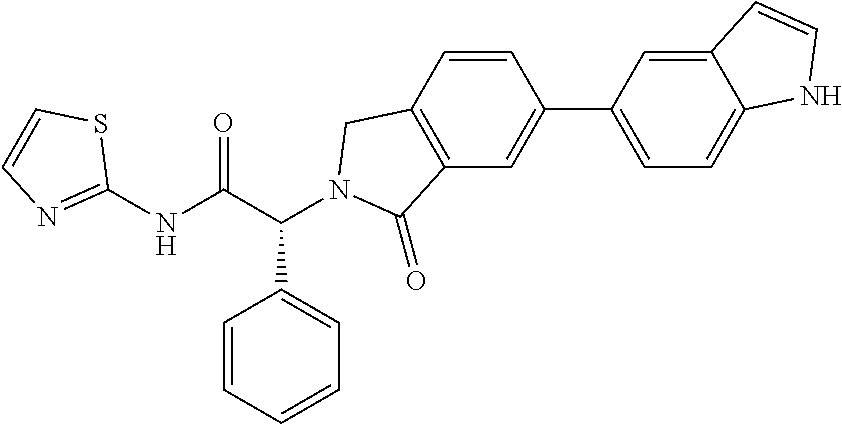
C1(NC(C(C2=CC=CC=C2)N2CC3=C(C=C(C4=CC=C5C(=C4)C=CN5)C=C3)C2=O)=O)=NC=CS1
